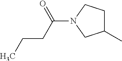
C(C(N1CC(C)CC1)=O)CC
